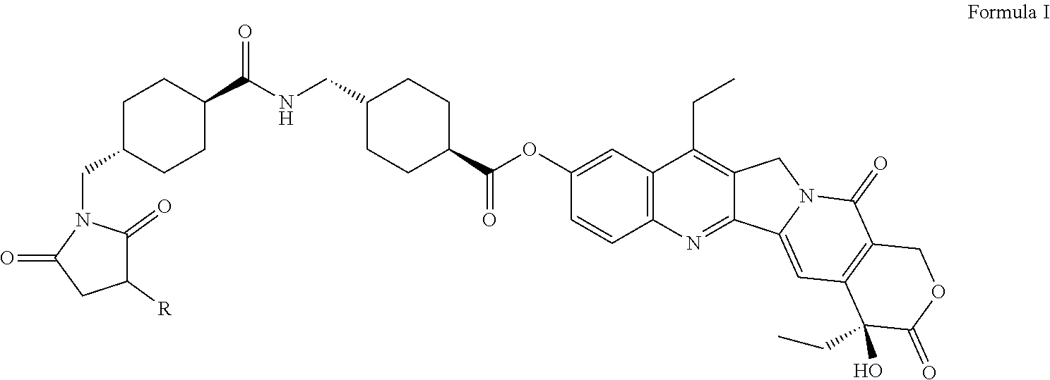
C12=C(N=C3C(=C1CC)CN1C3=CC3=C(C1=O)COC(=O)C3(O)CC)C=CC(OC(C1CCC(CNC(C3CCC(CN4C(=O)C([R])CC4=O)CC3)=O)CC1)=O)=C2
